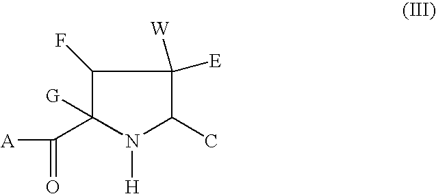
C1(F)C([G])(C(=O)[A])N([H])C(C)C1([E])[W]
